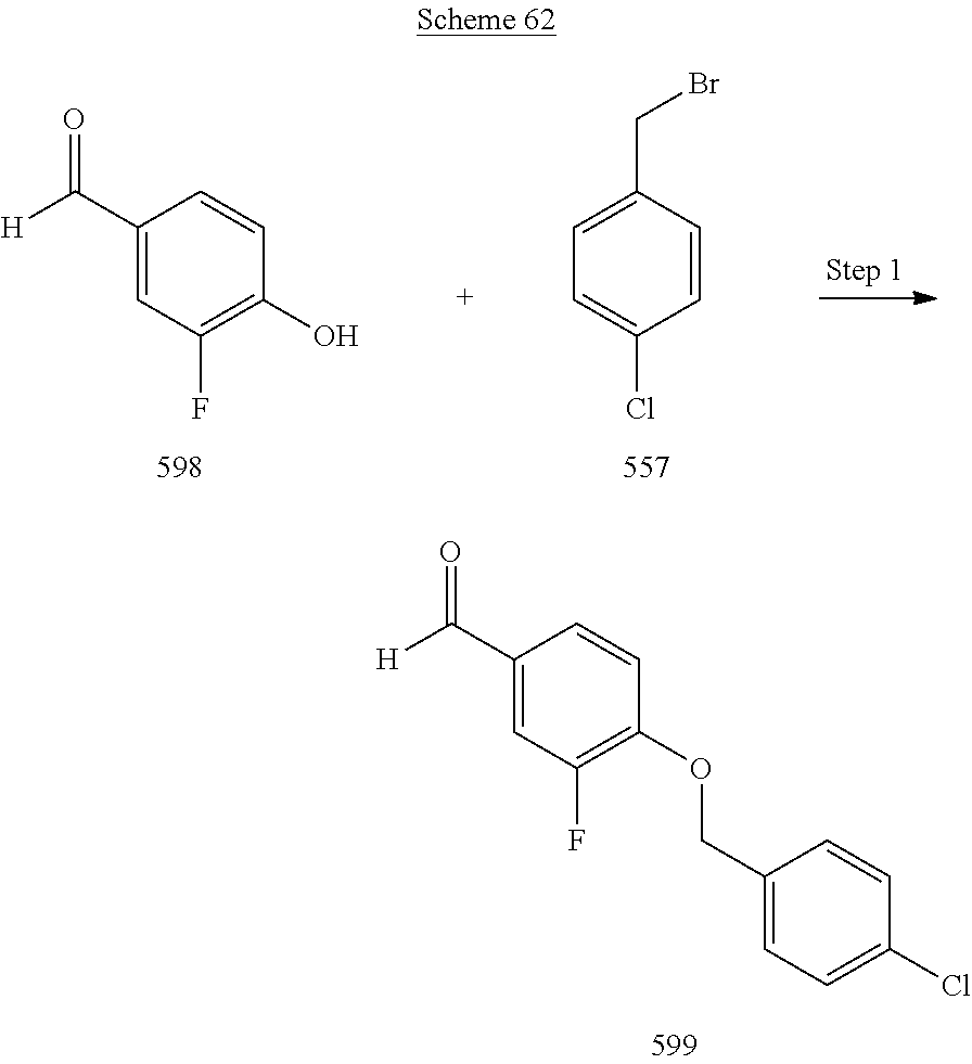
[H]C(C1=CC(F)=C(OCC2=CC=C(Cl)C=C2)C=C1)=O.[H]C(C1=CC(F)=C(O)C=C1)=O.C1=C(CBr)C=CC(Cl)=C1
